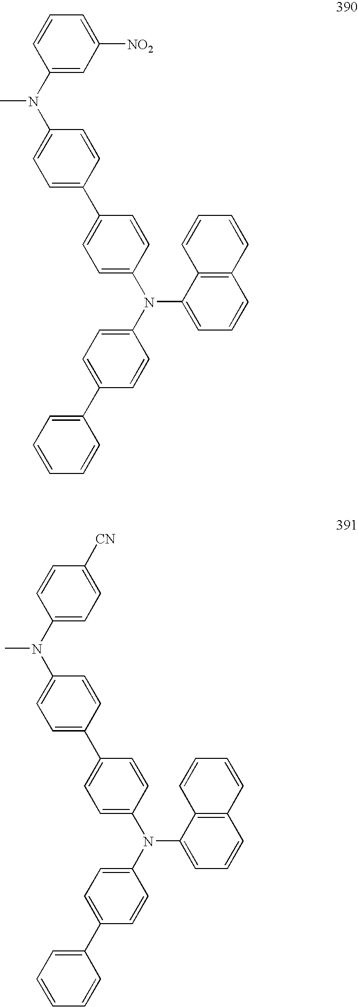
C1(C2=CC=C(N(C3=CC=C(C4=CC=CC=C4)C=C3)C3=CC=CC4=C3C=CC=C4)C=C2)=CC=C(N(C2=CC([NO2])=CC=C2)C)C=C1.C1(C2=CC=C(N(C3=CC=C(C4=CC=CC=C4)C=C3)C3=CC=CC4=C3C=CC=C4)C=C2)=CC=C(N(C2=CC=C([CN])C=C2)C)C=C1
